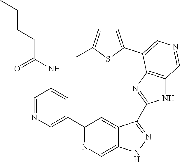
C1(C2=CN=CC(NC(CCCC)=O)=C2)=NC=C2C(=C1)C(C1=NC3=C(N1)C=NC=C3C1=CC=C(C)S1)=NN2
